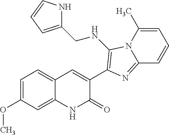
C1(C2=C(NCC3=CC=CN3)N3C(=N2)C=CC=C3C)=CC2=CC=C(OC)C=C2NC1=O
